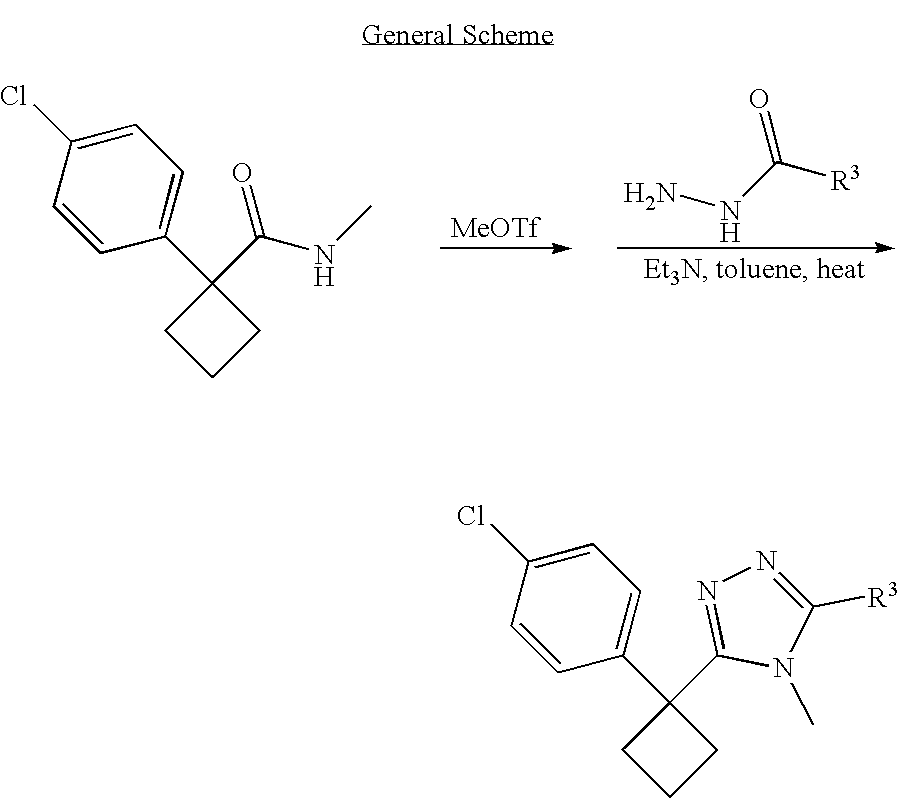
C1(Cl)=CC=C(C2(C3=NN=C([R3])N3C)CCC2)C=C1.C1(Cl)=CC=C(C2(C(NC)=O)CCC2)C=C1.[MeOTf].NNC([R3])=O
